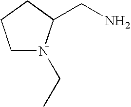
C1N(CC)C(CN)CC1
